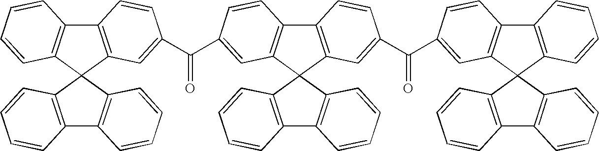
C12=C(C3(C4=C1C=CC=C4)C1=C(C4=C3C=CC=C4)C=CC=C1)C=C(C(=O)C1=CC3=C(C4=C(C35C3=C(C6=C5C=CC=C6)C=CC=C3)C=C(C(C3=CC5=C(C6=C(C57C5=C(C8=C7C=CC=C8)C=CC=C5)C=CC=C6)C=C3)=O)C=C4)C=C1)C=C2
